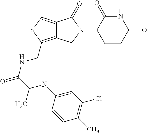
C12=C(CNC(=O)C(NC3=CC(Cl)=C(C)C=C3)C)SC=C1C(=O)N(C1CCC(=O)NC1=O)C2
